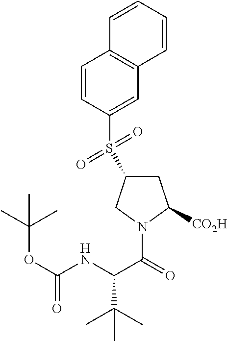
C1=CC(S(C2CC([CO2H])N(C(=O)C(NC(OC(C)(C)C)=O)C(C)(C)C)C2)(=O)=O)=CC2=C1C=CC=C2
